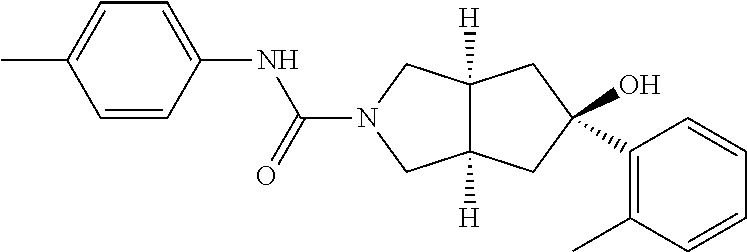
C1=CC=CC(C)=C1C1(O)CC2([H])C([H])(CN(C(NC3=CC=C(C)C=C3)=O)C2)C1
